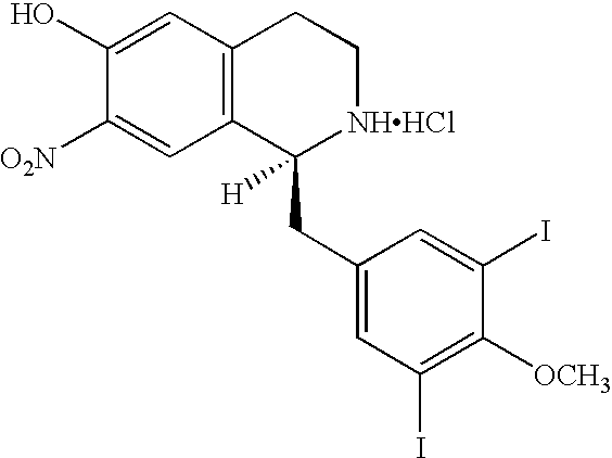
C12=C(C=C(O)C([O2N])=C1)CC[NHHCl]C2(CC1=CC(I)=C([OCH3])C(I)=C1)[H]
